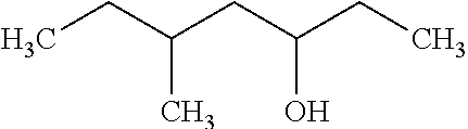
CCC(CC(CC)O)C
